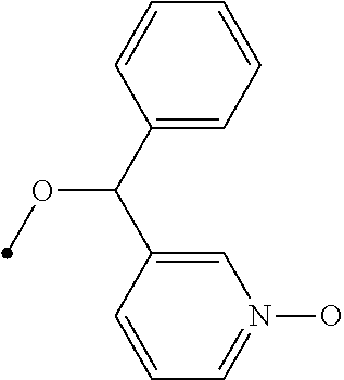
C1=CC(C(C2=CC=CC=C2)OC)=CN(O)=C1
